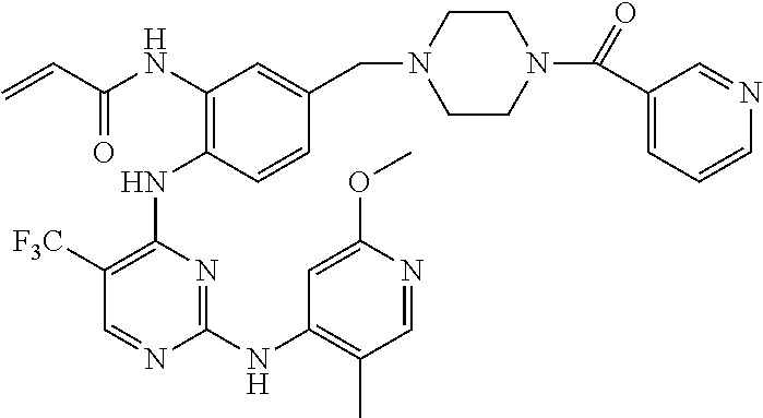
N(C1=C(NC2=C([F3C])C=NC(NC3=C(C)C=NC(OC)=C3)=N2)C=CC(CN2CCN(C(C3=CC=CN=C3)=O)CC2)=C1)C(C=C)=O
